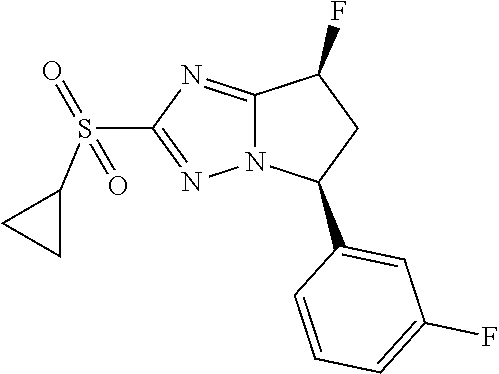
S(C1=NN2C(=N1)C(F)CC2C1=CC(F)=CC=C1)(C1CC1)(=O)=O
